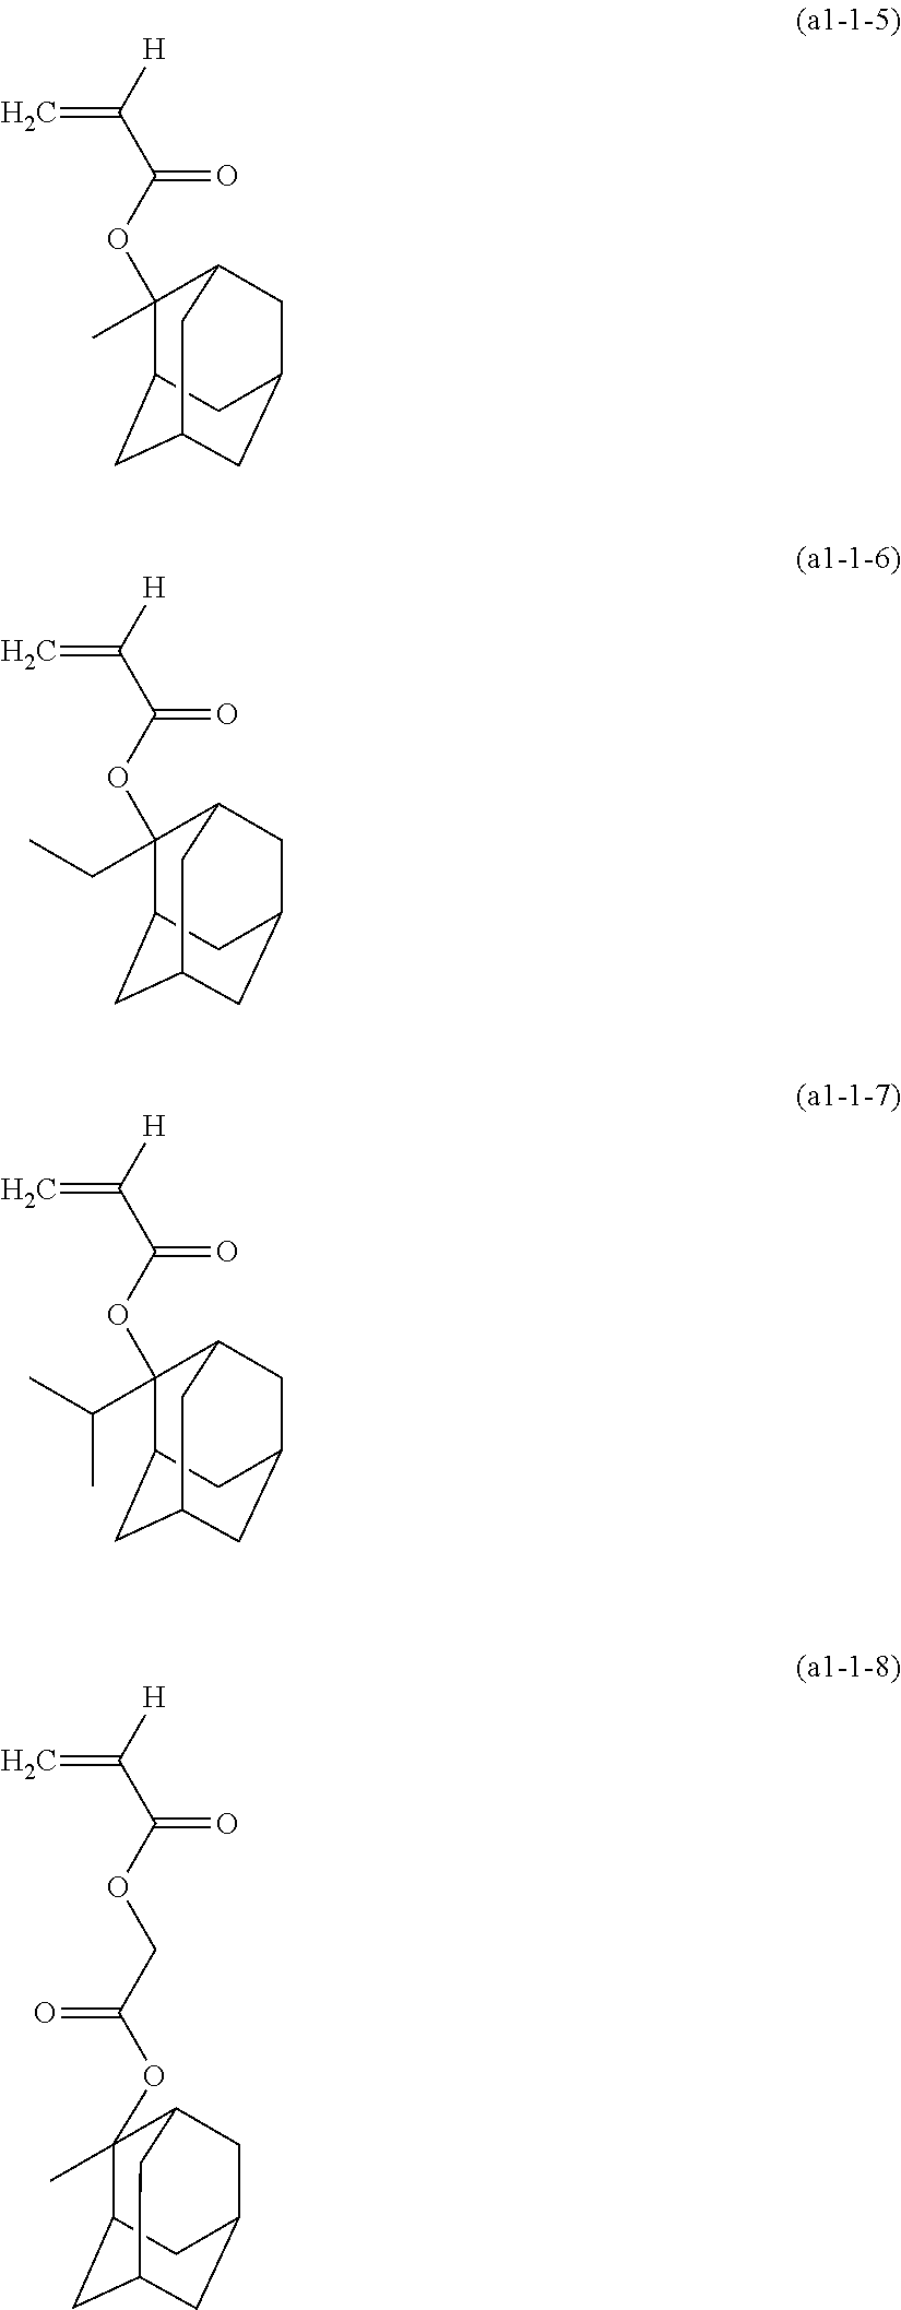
[H]C(C(OC1(C)C2CC3CC(CC1C3)C2)=O)=C.[H]C(C(OC1(CC)C2CC3CC(CC1C3)C2)=O)=C.[H]C(C(OC1(C(C)C)C2CC3CC(CC1C3)C2)=O)=C.[H]C(C(OCC(OC1(C)C2CC3CC(CC1C3)C2)=O)=O)=C
